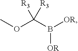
O(C([R3])([R3])B([OR])[OR])C
